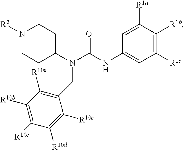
N1([R2])CCC(N(C(NC2=CC([R1c])=C([R1b])C([R1a])=C2)=O)CC2=C([R10a])C([R10b])=C([R10c])C([R10d])=C2[R10e])CC1
